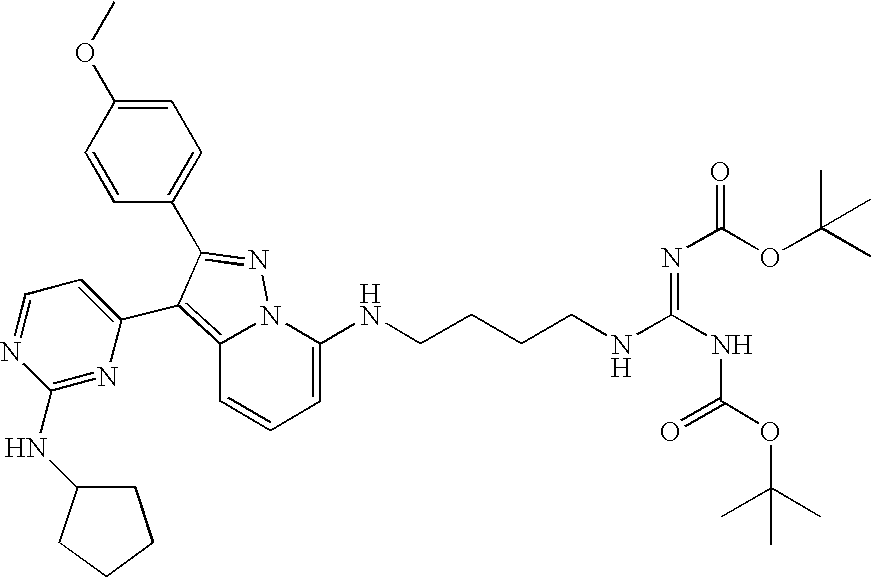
C1=C(NCCCCNC(NC(OC(C)(C)C)=O)=NC(OC(C)(C)C)=O)N2C(=C(C3=CC=NC(NC4CCCC4)=N3)C(C3=CC=C(OC)C=C3)=N2)C=C1
